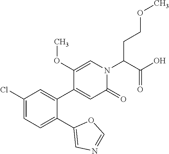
C1(Cl)=CC=C(C2=CN=CO2)C(C2=CC(=O)N(C(CCOC)C(O)=O)C=C2OC)=C1
